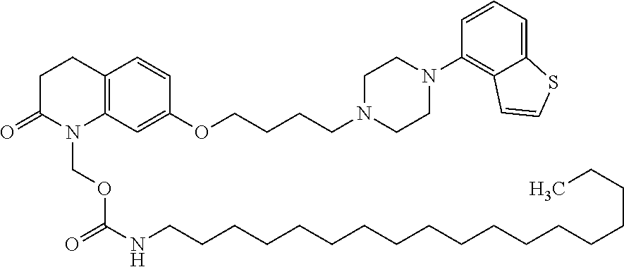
C12=C(C=C(OCCCCN3CCN(C4=C5C(=CC=C4)SC=C5)CC3)C=C1)N(COC(=O)NCCCCCCCCCCCCCCCCCC)C(=O)CC2
